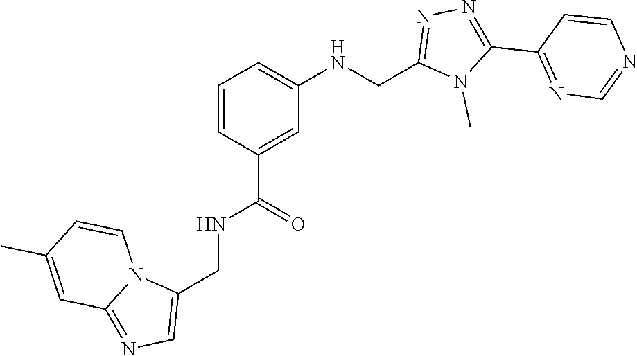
N1=C(C2=NN=C(CNC3=CC=CC(C(NCC4=CN=C5N4C=CC(C)=C5)=O)=C3)N2C)C=CN=C1
